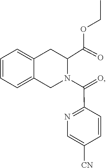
CCOC(C1CC2=CC=CC=C2CN1C(C1=NC=C([CN])C=C1)=O)=O
